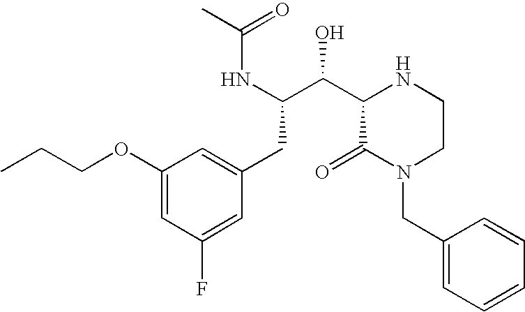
N(C(C(C1NCCN(CC2=CC=CC=C2)C1=O)O)CC1=CC(OCCC)=CC(F)=C1)C(=O)C
